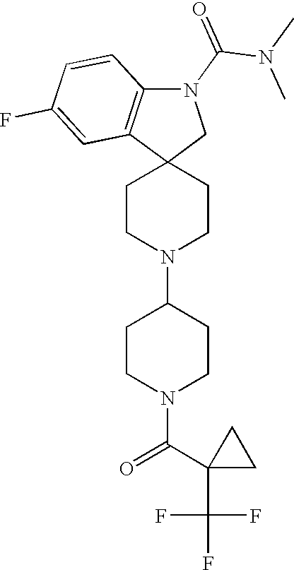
C1CN(C2CCN(C(=O)C3(C(F)(F)F)CC3)CC2)CCC12CN(C(N(C)C)=O)C1=C2C=C(F)C=C1
